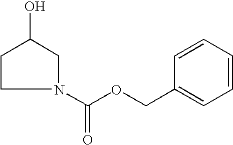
C1CN(C(OCC2=CC=CC=C2)=O)CC1O
